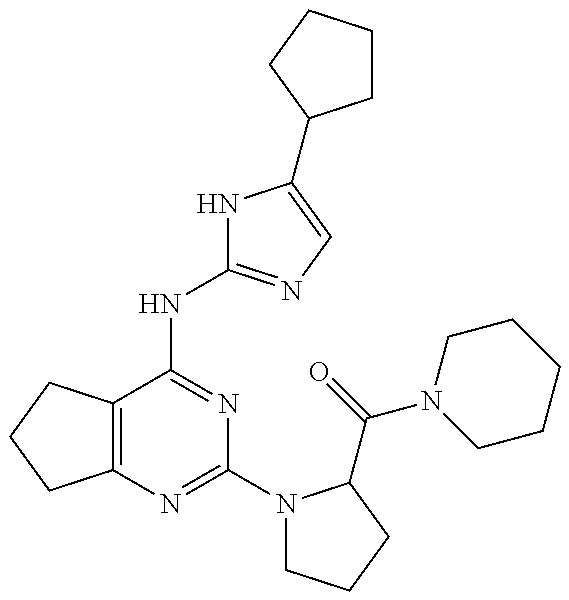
C12=C(C(NC3=NC=C(C4CCCC4)N3)=NC(N3CCCC3C(=O)N3CCCCC3)=N1)CCC2
